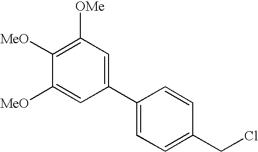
C1([MeO])=CC(C2=CC=C(CCl)C=C2)=CC([OMe])=C1[MeO]
